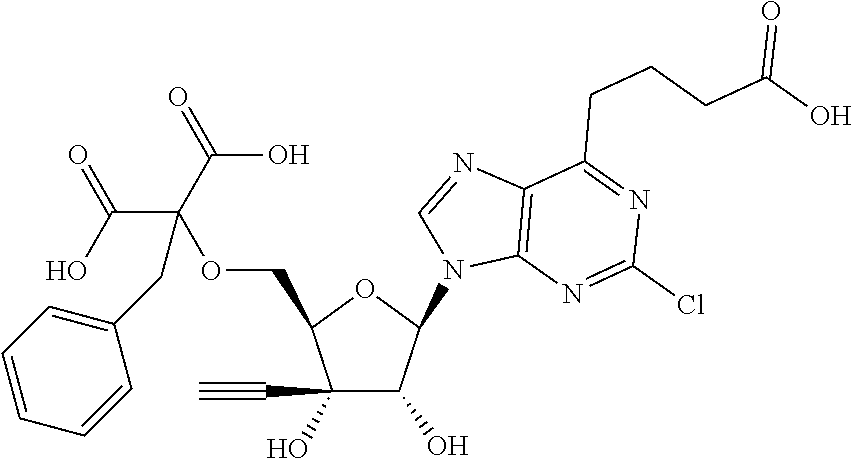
C1(C#C)(O)C(O)C(N2C3=C(N=C2)C(CCCC(=O)O)=NC(Cl)=N3)OC1COC(C(O)=O)(C(O)=O)CC1=CC=CC=C1
